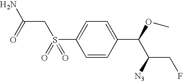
C1(S(CC(N)=O)(=O)=O)=CC=C(C(OC)C([N3])CF)C=C1
